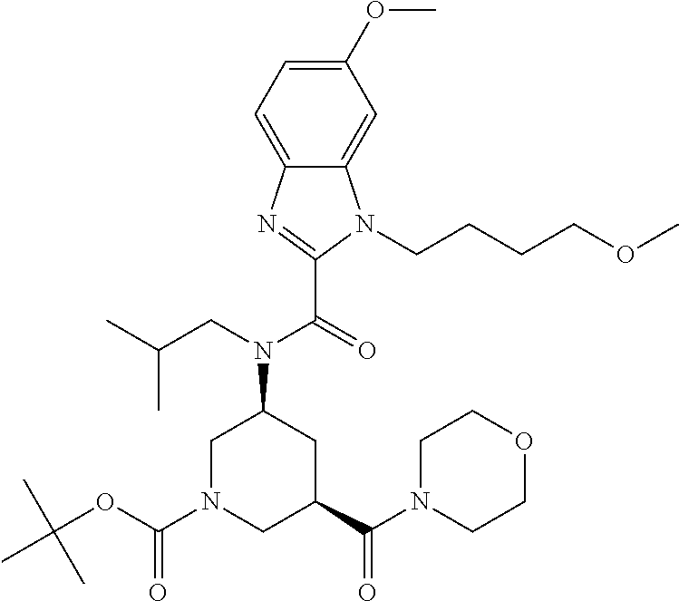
C1(OC)=CC=C2C(=C1)N(CCCCOC)C(C(=O)N(CC(C)C)C1CN(C(OC(C)(C)C)=O)CC(C(N3CCOCC3)=O)C1)=N2
